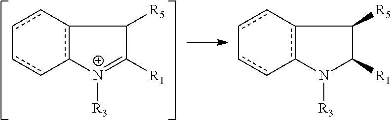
c1c-c2c(-cc-1)[N+]([R3])=C([R1])C2[R5].c1c-c2c(-cc-1)N([R3])C([R1])C2[R5]
